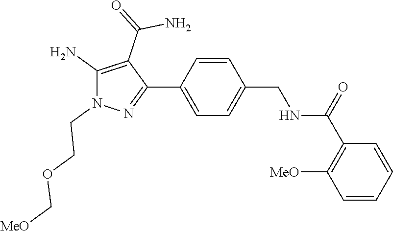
C1=CC(C2=NN(CCOC[MeO])C(N)=C2C(N)=O)=CC=C1CNC(C1=C([MeO])C=CC=C1)=O
